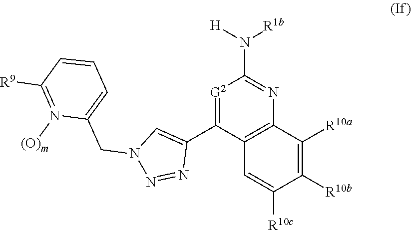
[G2]1=C(C2=CN(CC3=CC=CC([R9])=N3[(O)m])N=N2)C2=C(N=C1N([H])[R1b])C([R10a])=C([R10b])C([R10c])=C2
